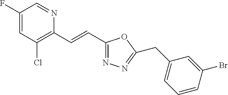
C1(F)=CC(Cl)=C(C=CC2=NN=C(CC3=CC=CC(Br)=C3)O2)N=C1
